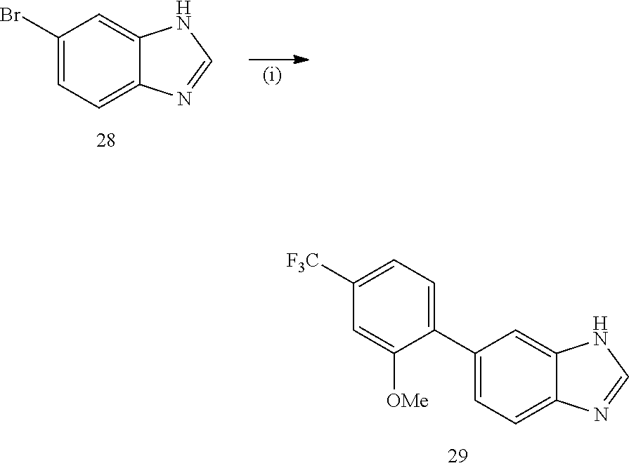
C1(Br)=CC=C2C(=C1)NC=N2.C1(C2=CC=C([F3C])C=C2[OMe])=CC=C2C(=C1)NC=N2
